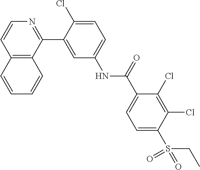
C12=C(C(C3=CC(NC(C4=CC=C(S(CC)(=O)=O)C(Cl)=C4Cl)=O)=CC=C3Cl)=NC=C1)C=CC=C2
